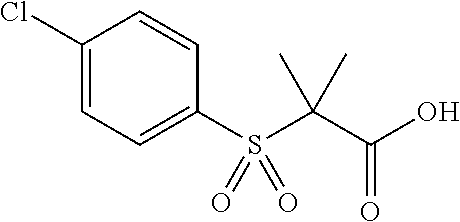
C1(S(C(C(O)=O)(C)C)(=O)=O)=CC=C(Cl)C=C1
